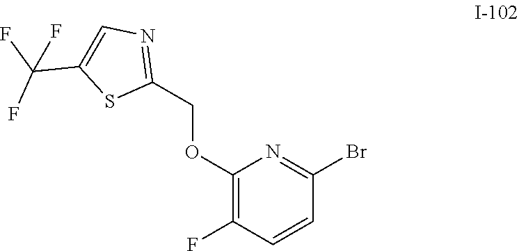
C1(OCC2=NC=C(C(F)(F)F)S2)=C(F)C=CC(Br)=N1
